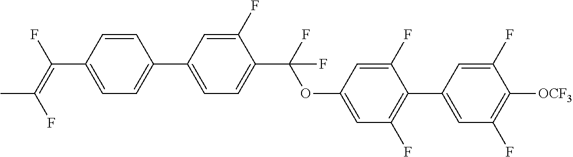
C1=CC(C(=C(F)C)F)=CC=C1C1=CC=C(C(OC2=CC(F)=C(C3=CC(F)=C([OCF3])C(F)=C3)C(F)=C2)(F)F)C(F)=C1
